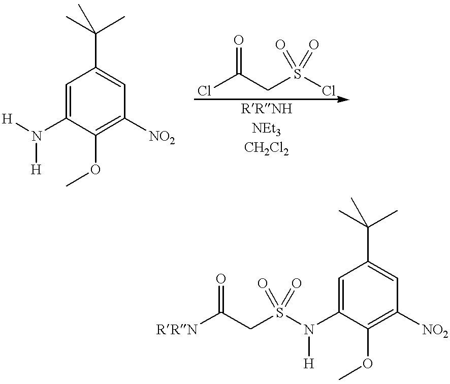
C1=C(N([H])[H])C(OC)=C([NO2])C=C1C(C)(C)C.ClC(CS(Cl)(=O)=O)=O.C1=C(N(S(CC([RRN])=O)(=O)=O)[H])C(OC)=C([NO2])C=C1C(C)(C)C
